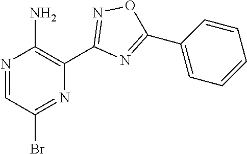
N1=CC(Br)=NC(C2=NOC(C3=CC=CC=C3)=N2)=C1N
